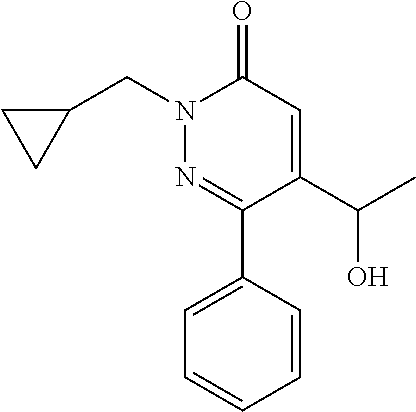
N1(CC2CC2)N=C(C2=CC=CC=C2)C(C(C)O)=CC1=O
